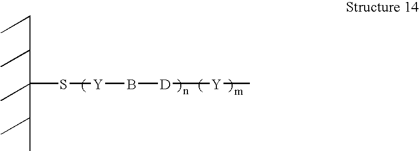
C(C(C)C(C)(C(C)C)S[Y]B[D][Y]C)C
